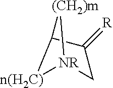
[n(H2C)]1[NR]2CC(=[R])C1[(CH2)m]2
